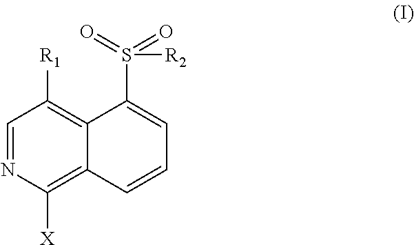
C1=NC([X])=C2C(=C1[R1])C(S(=O)(=O)[R2])=CC=C2
